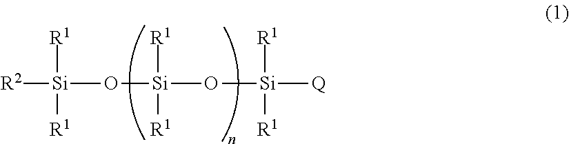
[Si](O[Si](O[Si]([Q])([R1])[R1])([R1])[R1])([R2])([R1])[R1]
